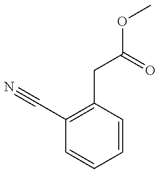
C1(C#N)=C(CC(OC)=O)C=CC=C1
